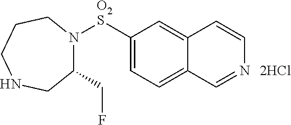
C1(CF)N([O2S]C2=CC=C3C(=C2)C=CN=C3)CCCNC1
